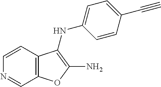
C12=C(C=CN=C1)C(NC1=CC=C(C#C)C=C1)=C(N)O2
